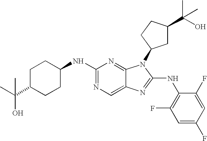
N1=C(NC2CCC(C(C)(O)C)CC2)N=C2C(=C1)N=C(NC1=C(F)C=C(F)C=C1F)N2C1CC(C(O)(C)C)CC1
